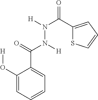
C1(O[H])=CC=CC=C1C(=O)N([H])N(C(C1=CC=CS1)=O)[H]
